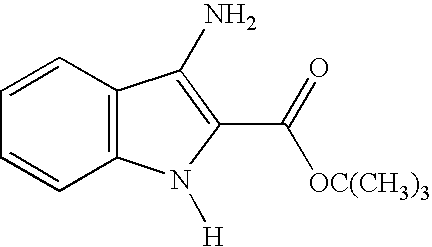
C12=C(C=CC=C1)C(N)=C(C(=O)[OC(CH3)3])N2[H]
